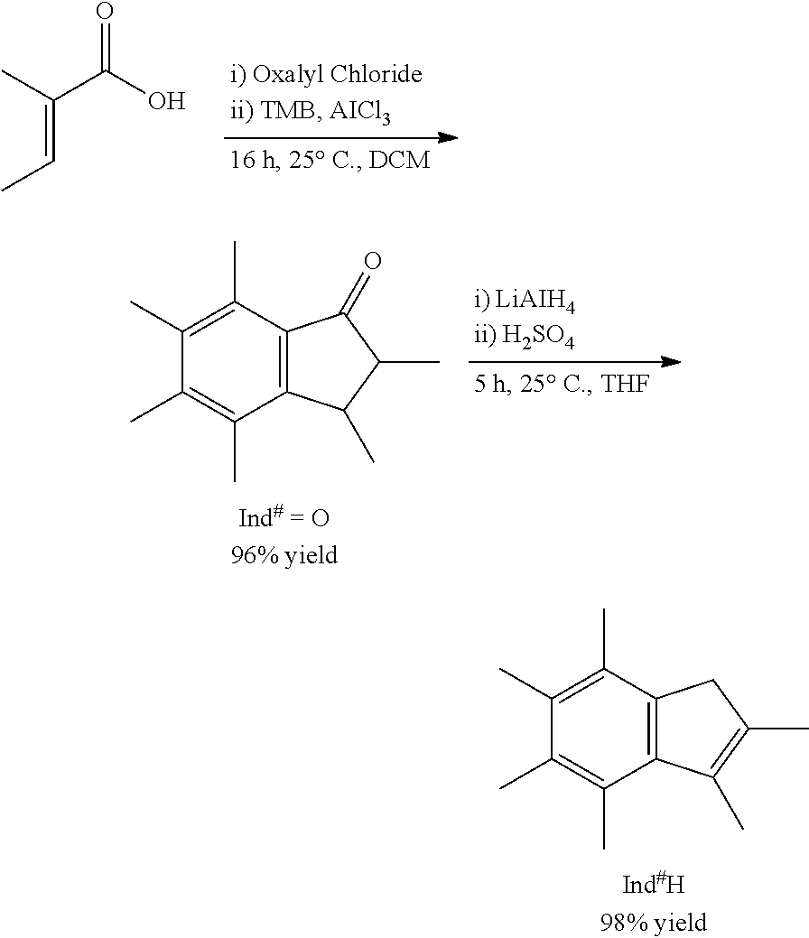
C(=CC)(C)C(O)=O.C12=C(C(C)=C(C)C(C)=C1C)C(=O)C(C)C2C.C12=C(C(C)=C(C)C(C)=C1C)CC(C)=C2C
